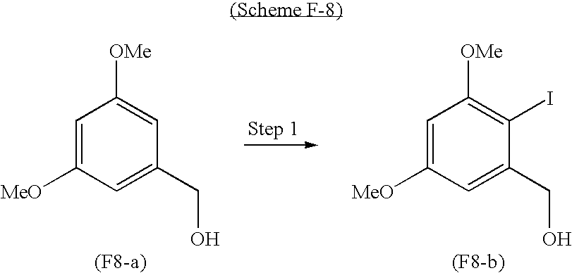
C1=C([MeO])C=C(CO)C=C1[OMe].C1=C([MeO])C=C(CO)C(I)=C1[OMe]
